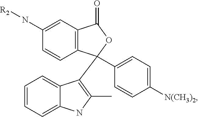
C1=CC=C2C(=C1)C(C1(C3=CC=C([N(CH3)2])C=C3)C3=C(C=C(N[R2])C=C3)C(=O)O1)=C(C)N2
